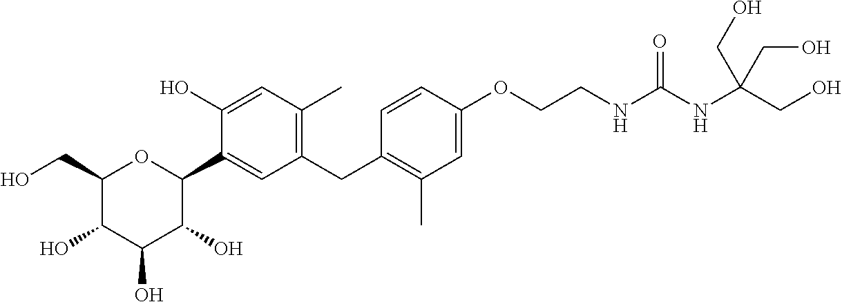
C1(CO)C(O)C(O)C(O)C(C2=CC(CC3=C(C)C=C(OCCNC(NC(CO)(CO)CO)=O)C=C3)=C(C)C=C2O)O1
